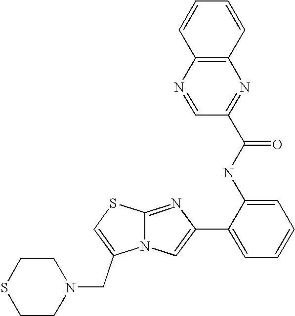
N12C(=NC(C3=CC=CC=C3NC(=O)C3=NC4=C(N=C3)C=CC=C4)=C1)SC=C2CN1CCSCC1
